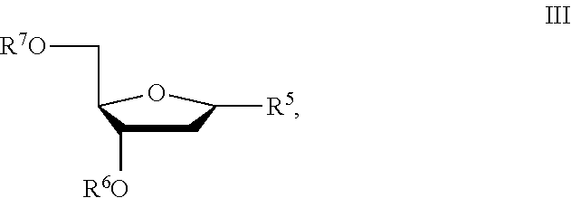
C1C([R6O])C(C[R7O])OC1[R5]
